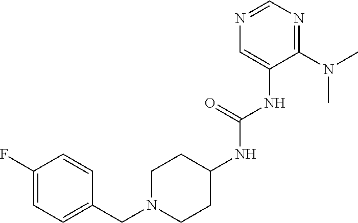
C1(N(C)C)=NC=NC=C1NC(NC1CCN(CC2=CC=C(F)C=C2)CC1)=O
